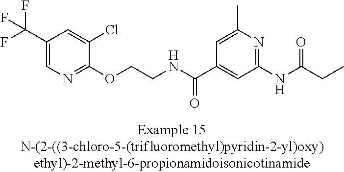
C1(C(F)(F)F)=CN=C(OCCNC(C2=CC(NC(=O)CC)=NC(C)=C2)=O)C(Cl)=C1
